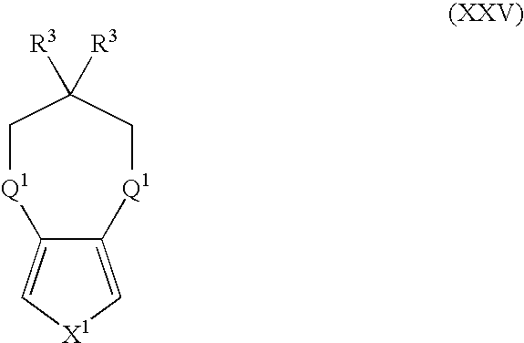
C12=C[X1]C=C1[Q1]CC([R3])([R3])C[Q1]2
